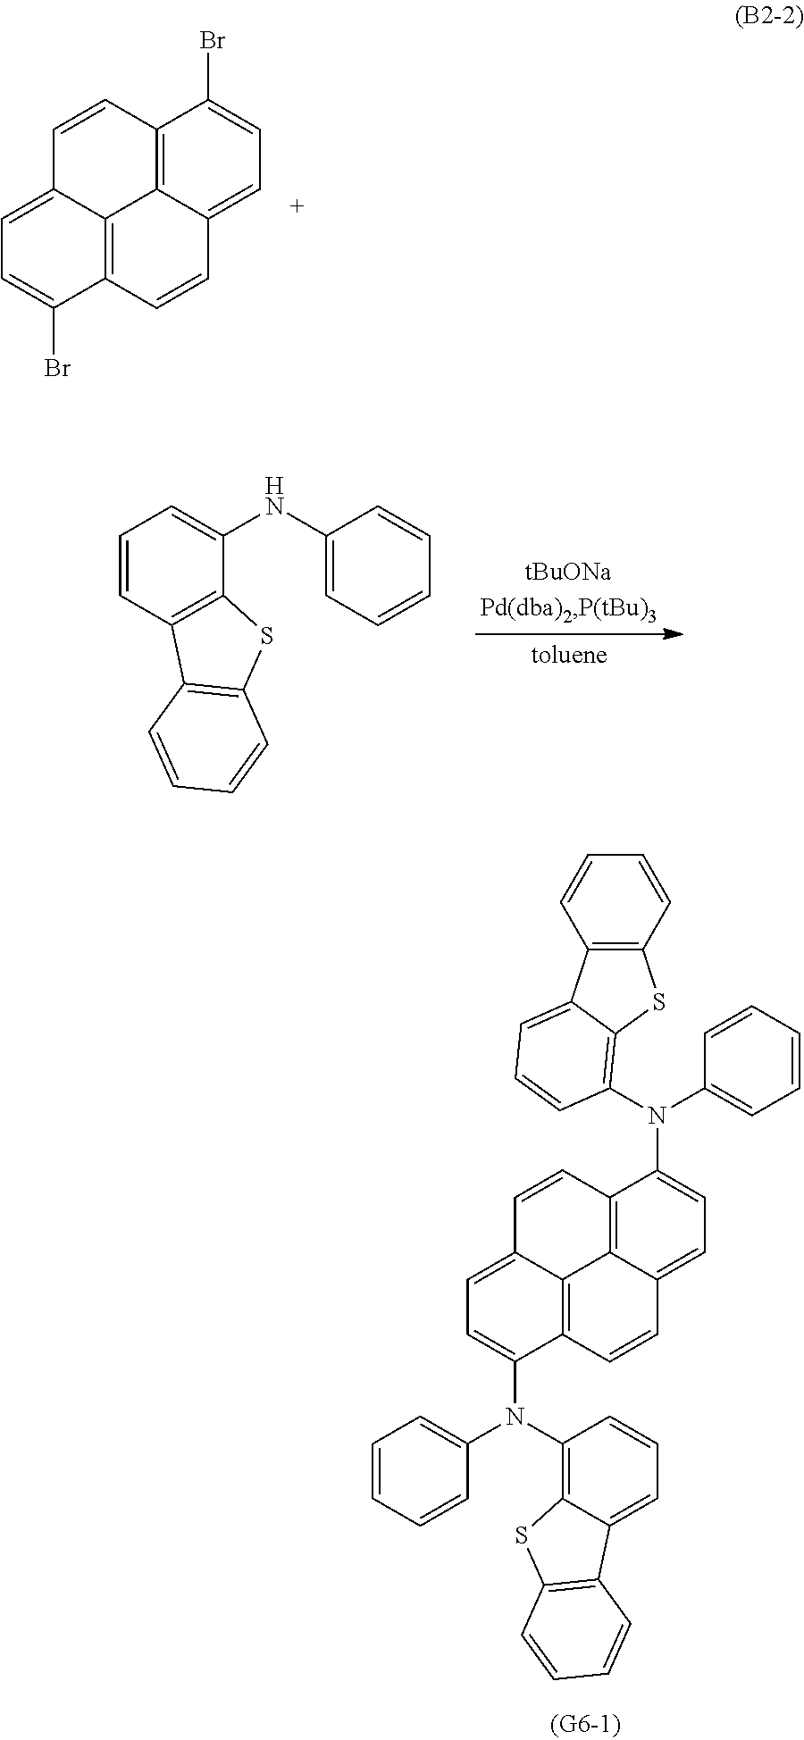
C12=C3C(=CC=C1Br)C=CC1=C3C(=CC=C1Br)C=C2.C1=CC2=C(C(NC3=CC=CC=C3)=C1)SC1=C2C=CC=C1.C12=C(C=CC=C1)SC1=C(N(C3=CC=CC=C3)C3=CC=C4C5=C3C=CC3=CC=C(N(C6=C7C(=CC=C6)C6=C(S7)C=CC=C6)C6=CC=CC=C6)C(=C53)C=C4)C=CC=C21
